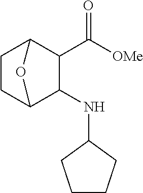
C1CC2C(NC3CCCC3)C(C(=O)[OMe])C1O2
